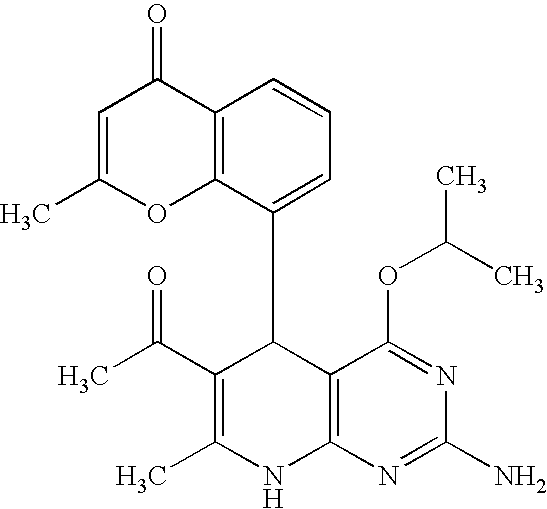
C1(OC(C)C)=NC(N)=NC2=C1C(C1=CC=CC3=C1OC(C)=CC3=O)C(C(C)=O)=C(C)N2
